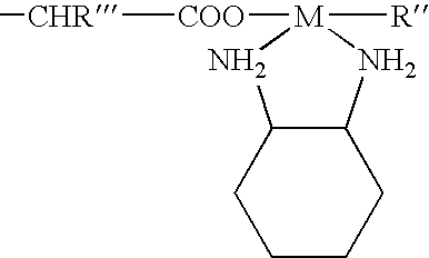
C1CCC2C(C1)N[M]([COO][CHR]C)([R])N2
